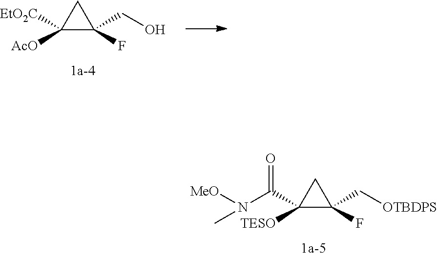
C1([AcO])([EtO2C])C(F)(CO)C1.C1([TESO])(C(N([MeO])C)=O)C(F)(C[OTBDPS])C1
